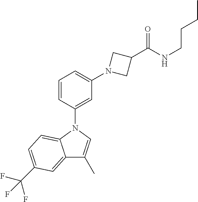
C1=CC(N2C3=CC=C(C(F)(F)F)C=C3C(C)=C2)=CC(N2CC(C(NCCCC)=O)C2)=C1
